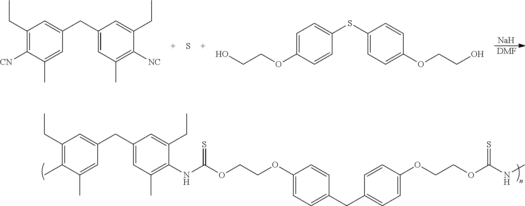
C1(CC)=C(C)C(C)=CC(CC2=CC(C)=C(NC(OCCOC3=CC=C(CC4=CC=C(OCCOC(NC)=S)C=C4)C=C3)=S)C(CC)=C2)=C1.[Na].[DMF].C1(CC)=C([CN])C(C)=CC(CC2=CC(C)=C([NC])C(CC)=C2)=C1.S.C1=C(OCCO)C=CC(SC2=CC=C(OCCO)C=C2)=C1
